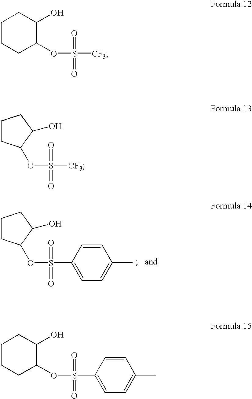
C1CCC(OS(=O)(=O)[CF3])C(O)C1.O(S(=O)(=O)[CF3])C1CCCC1O.S(=O)(=O)(C1=CC=C(C)C=C1)OC1CCCCC1O.S(=O)(=O)(C1=CC=C(C)C=C1)OC1CCCC1O
